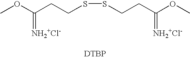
COC(CCSSCCC(OC)=[NH2+Cl-])=[NH2+Cl-].[DTBP]
